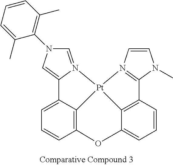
C1=C2C3=C(C=C1)OC1=CC=CC4=C1[Pt]3(N1=CN(C3=C(C)C=CC=C3C)C=C21)N1=C4N(C)C=C1
